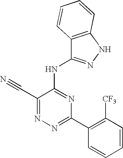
N1=C(C2=C([CF3])C=CC=C2)N=C(NC2=NNC3=C2C=CC=C3)C(C#N)=N1
